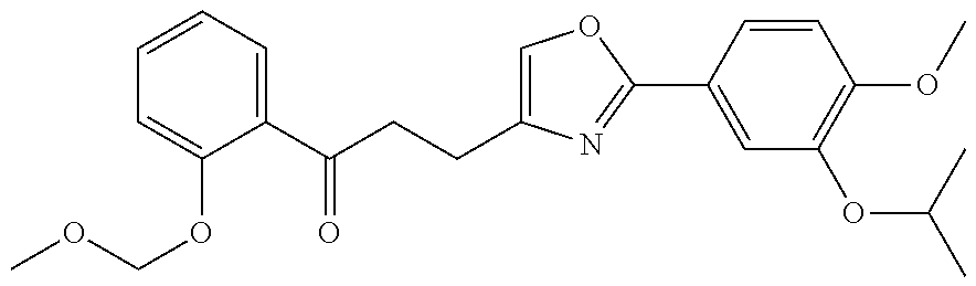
C1=CC=C(C(CCC2=COC(C3=CC(OC(C)C)=C(OC)C=C3)=N2)=O)C(OCOC)=C1
